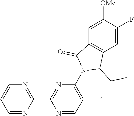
C1=C([OMe])C(F)=CC2=C1C(=O)N(C1=C(F)C=NC(C3=NC=CC=N3)=N1)C2CC
